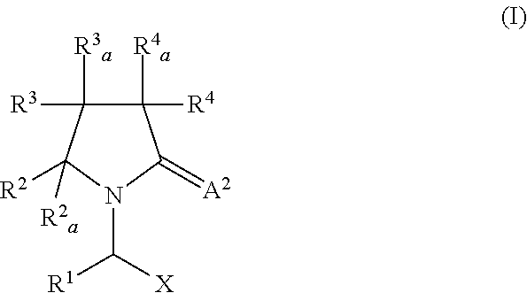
C1([R3])([R3a])C([R4a])([R4])C(=[A2])N(C([X])[R1])C1([R2])[R2a]
